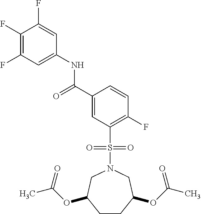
C(C1=CC(S(N2CC(OC(C)=O)CCC(OC(C)=O)C2)(=O)=O)=C(F)C=C1)(=O)NC1=CC(F)=C(F)C(F)=C1
